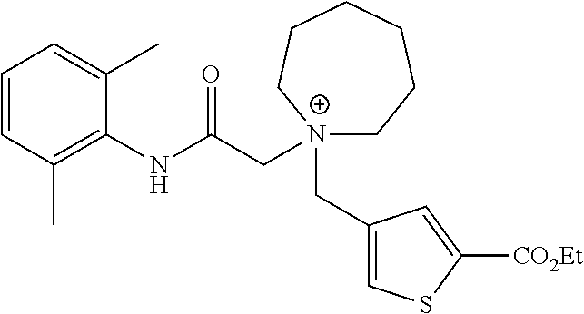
C1=CC=C(C)C(NC(C[N+]2(CC3=CSC([CO2Et])=C3)CCCCCC2)=O)=C1C
